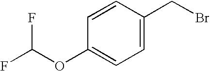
C1=CC(CBr)=CC=C1OC(F)F
